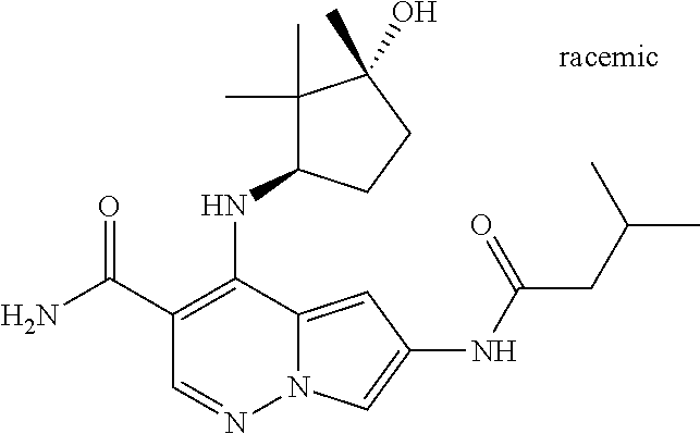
O=C(C1=C(NC2C(C)(C)C(C)(O)CC2)C2=CC(NC(CC(C)C)=O)=CN2N=C1)N
